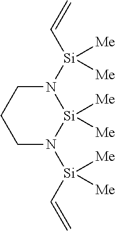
C1CN([Si](C=C)([Me])[Me])[Si]([Me])([Me])N([Si](C=C)([Me])[Me])C1
